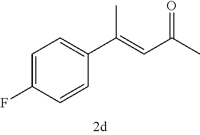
C1=C(F)C=CC(C(=CC(C)=O)C)=C1
